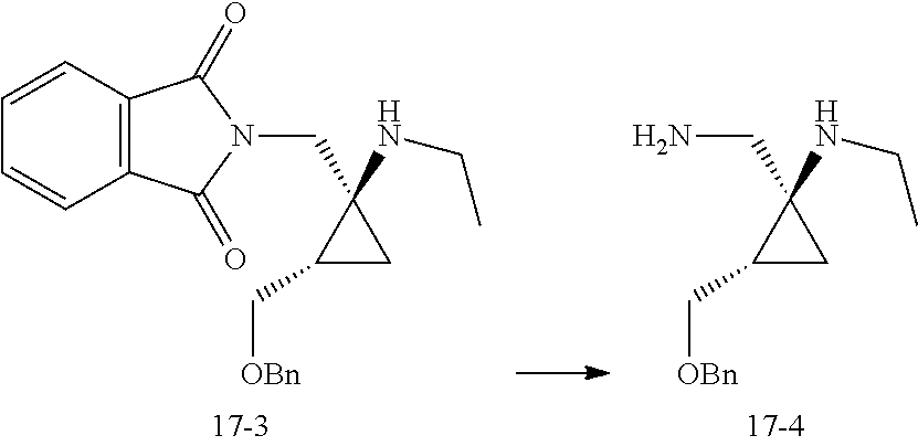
C1=CC2=C(C=C1)C(=O)N(CC1(NCC)C(C[OBn])C1)C2=O.NCC1(NCC)C(C[OBn])C1
